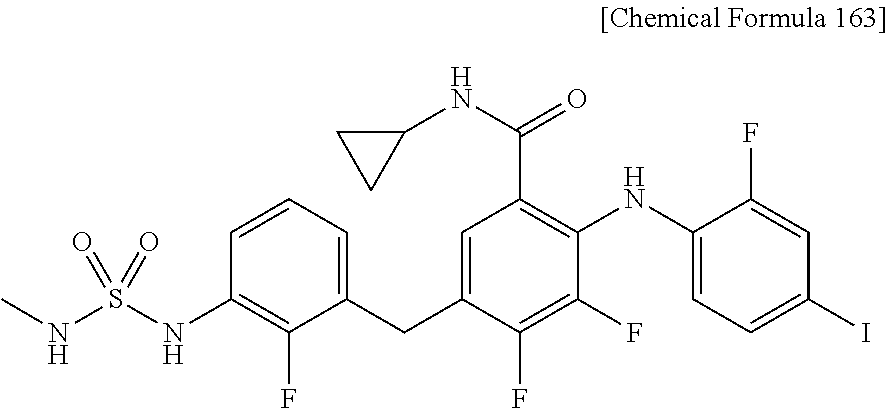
C1=CC=C(CC2=CC(C(NC3CC3)=O)=C(NC3=CC=C(I)C=C3F)C(F)=C2F)C(F)=C1NS(NC)(=O)=O
